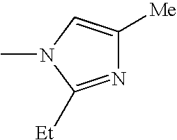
N1=C([Et])N(C)C=C1[Me]
